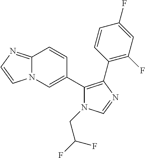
C12=NC=CN1C=C(C1=C(C3=C(F)C=C(F)C=C3)N=CN1CC(F)F)C=C2
